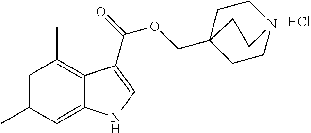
C1=C(C)C=C2C(=C1C)C(C(=O)OCC13CCN(CC1)CC3)=CN2.Cl
